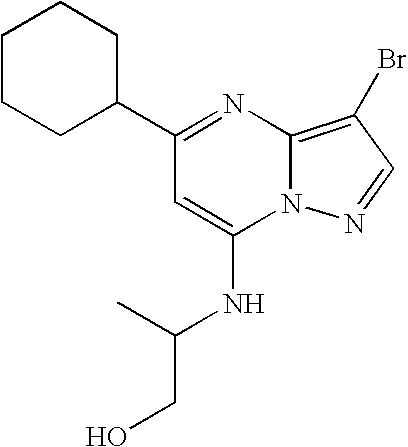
C1(C2=NC3=C(Br)C=NN3C(NC(C)CO)=C2)CCCCC1
